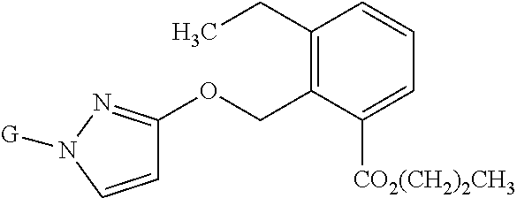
C1=CN([G])N=C1OCC1=C(CC)C=CC=C1[CO2(CH2)2CH3]
